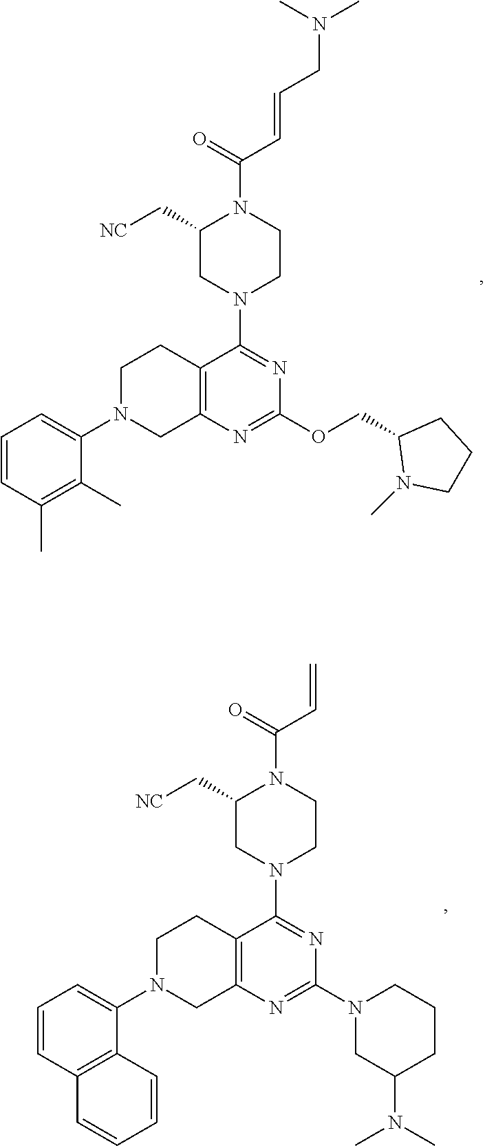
C12=C(N=C(OCC3N(C)CCC3)N=C1N1CCN(C(=O)C=CCN(C)C)C(C[NC])C1)CN(C1=CC=CC(C)=C1C)CC2.C12=C(N=C(N3CC(N(C)C)CCC3)N=C1N1CCN(C(=O)C=C)C(C[NC])C1)CN(C1=CC=CC3=C1C=CC=C3)CC2
